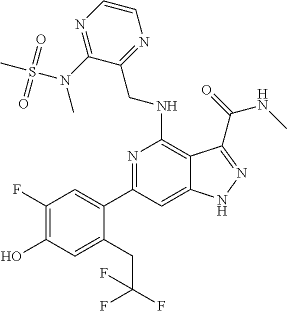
C1(F)=C(O)C=C(CC(F)(F)F)C(C2=NC(NCC3=NC=CN=C3N(S(=O)(=O)C)C)=C3C(=C2)NN=C3C(=O)NC)=C1
